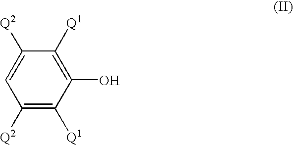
C1([Q2])=C([Q1])C(O)=C([Q1])C([Q2])=C1
